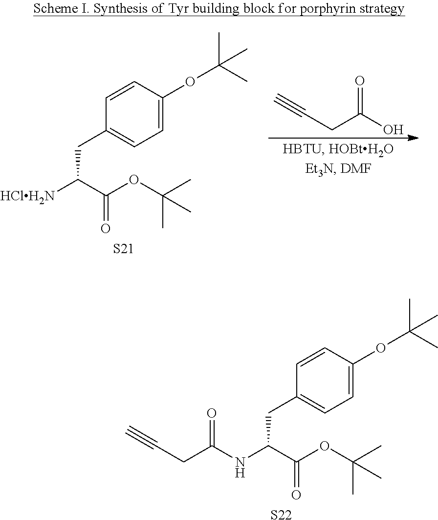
[S22].C1(CC(C(=O)OC(C)(C)C)NC(CC#C)=O)=CC=C(OC(C)(C)C)C=C1.C1(CC(C(=O)OC(C)(C)C)[HClH2N])=CC=C(OC(C)(C)C)C=C1.[S21].C(C(O)=O)C#C
